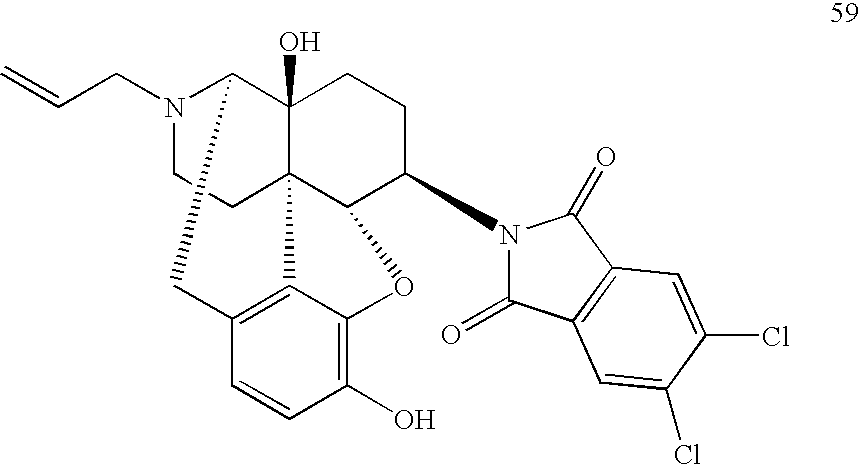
N1(CC=C)CCC23C4(O)C1CC1=C2C(=C(O)C=C1)OC3C(N1C(=O)C2=C(C1=O)C=C(Cl)C(Cl)=C2)CC4
